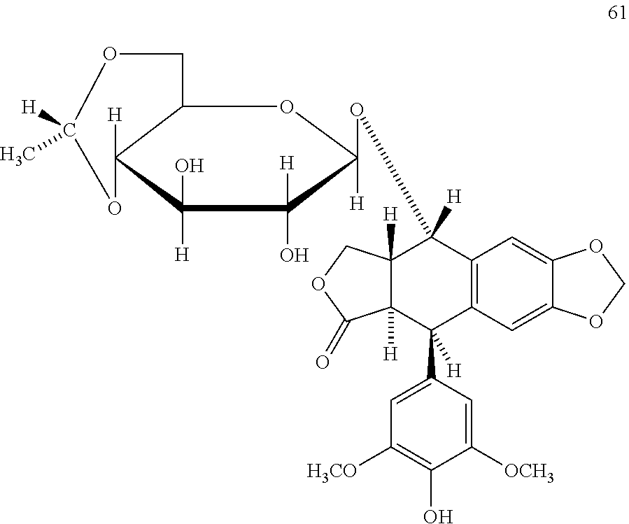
C12([H])C([H])(C(C3=CC([H3CO])=C(O)C([OCH3])=C3)([H])C3=C(C1(OC1([H])C([H])(O)C([H])(O)C4([H])C(O1)COC([H])(C)O4)[H])C=C1C(=C3)OCO1)C(=O)OC2
